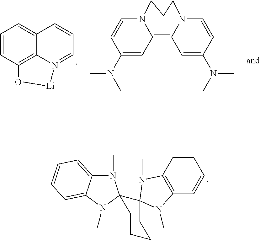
C1=CC2=C3C(=C1)C=CC=N3[Li]O2.C1(N(C)C)=CC2=C3N(CCCN2C=C1)C=CC(N(C)C)=C3.N1(C)C2=CC=CC=C2N(C)C12CCCCC21N(C)C2=C(C=CC=C2)N1C
